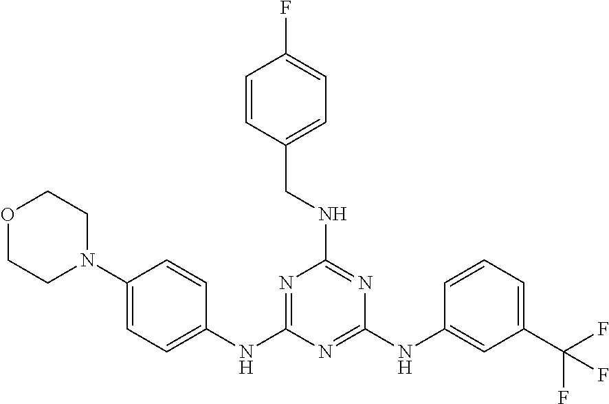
N1=C(NC2=CC=C(N3CCOCC3)C=C2)N=C(NC2=CC(C(F)(F)F)=CC=C2)N=C1NCC1=CC=C(F)C=C1
